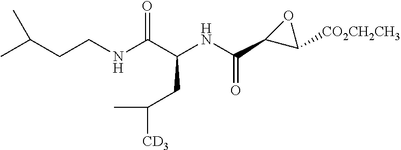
CC(CCNC(=O)C(CC(C)[CD3])NC(=O)C1OC1[CO2CH2CH3])C
